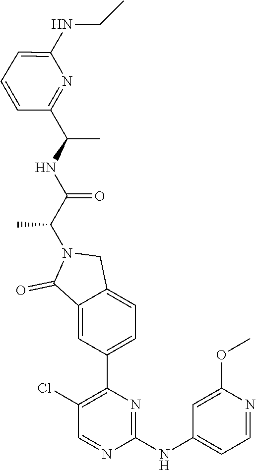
C1(NC2=CC=NC(OC)=C2)=NC(C2=CC=C3C(=C2)C(=O)N(C(C)C(=O)NC(C2=NC(NCC)=CC=C2)C)C3)=C(Cl)C=N1
